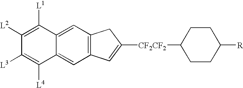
C12=CC3=C(C=C1C([L4])=C([L3])C([L2])=C2[L1])C=C([CF2CF2]C1CCC([R])CC1)C3
